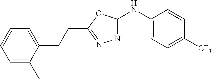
C1(NC2=NN=C(CCC3=CC=CC=C3C)O2)=CC=C([CF3])C=C1
